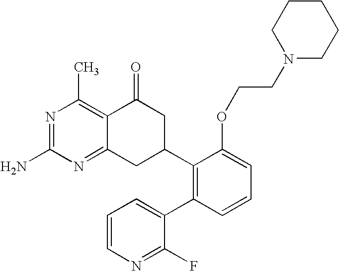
C12=NC(N)=NC(C)=C1C(=O)CC(C1=C(C3=CC=CN=C3F)C=CC=C1OCCN1CCCCC1)C2
